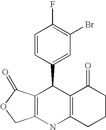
C12=C(NC3=C(C1C1=CC(Br)=C(F)C=C1)C(=O)CCC3)COC2=O
